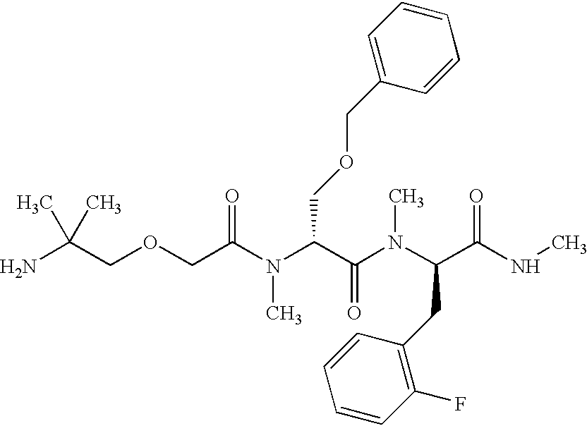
CC(COCC(=O)N(C(C(N(C)C(C(=O)NC)CC1=C(F)C=CC=C1)=O)COCC1=CC=CC=C1)C)(N)C
